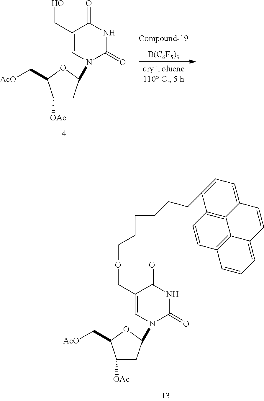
C1([OAc])CC(N2C=C(CO)C(=O)NC2=O)OC1C[AcO].[B(C6F5)3].[Compound-19].C1([OAc])CC(N2C=C(COCCCCCCC3=CC=C4C5=C3C=CC3=C5C(=CC=C3)C=C4)C(=O)NC2=O)OC1C[AcO]
